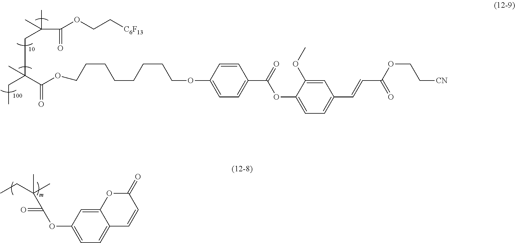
C1(OC(=O)C(C)(CC)C)=CC=C2C(=C1)OC(=O)C=C2.C(CCOC(C(CC)(CC(C(=O)OCC[C6F13])(C)C)C)=O)CCCCCOC1=CC=C(C(=O)OC2=CC=C(C=CC(OCC[CN])=O)C=C2OC)C=C1
